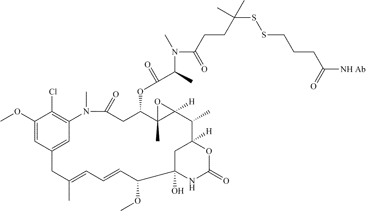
C1(OC)=CC2=CC(=C1Cl)N(C)C(=O)CC(OC(C(N(C(CCC(SSCCCC([NH Ab])=O)(C)C)=O)C)C)=O)C1(C)C([H])(C(C)C3([H])CC(O)(C(OC)C=CC=C(C)C2)NC(=O)O3)O1
